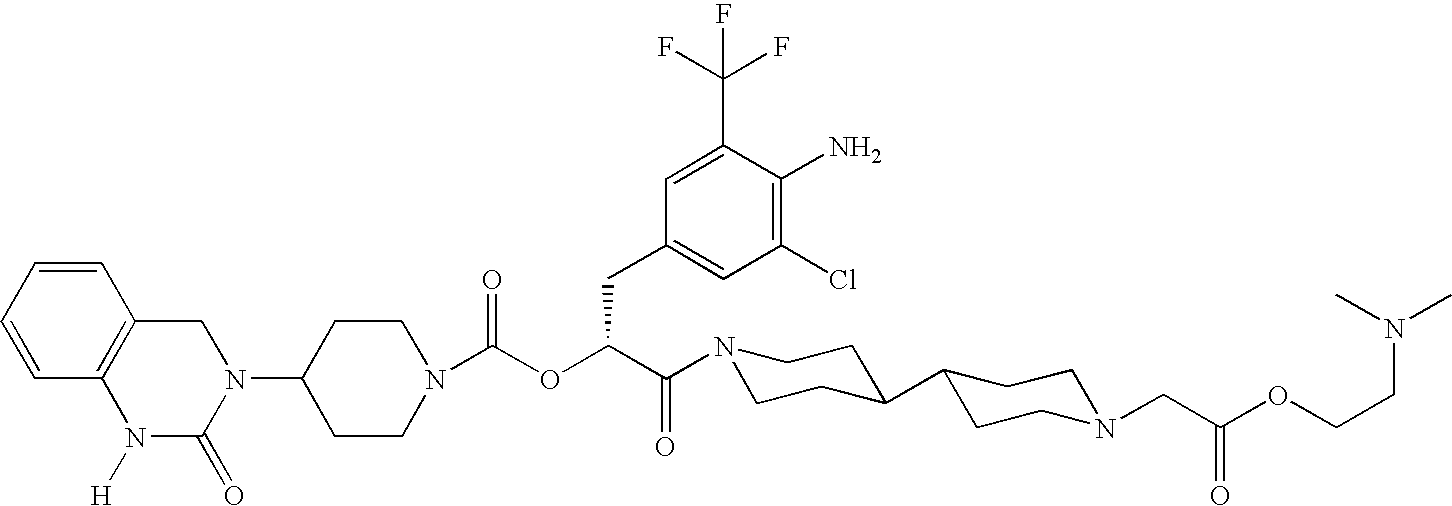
C1(N2CC3=C(N([H])C2=O)C=CC=C3)CCN(C(OC(C(=O)N2CCC(C3CCN(CC(OCCN(C)C)=O)CC3)CC2)CC2=CC(Cl)=C(N)C(C(F)(F)F)=C2)=O)CC1
